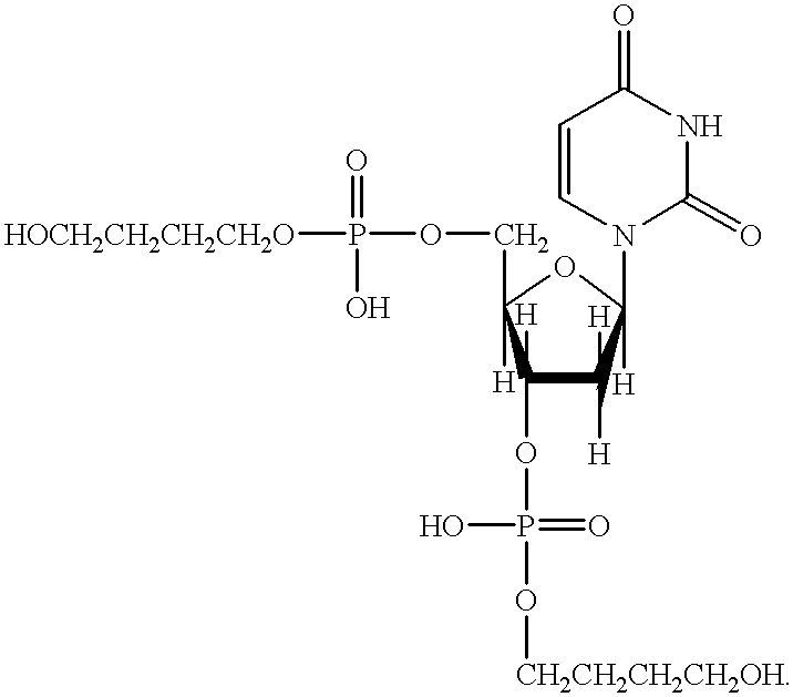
[HOCH2CH2CH2CH2O]P(OCC1([H])C(OP(O[CH2CH2CH2CH2OH])(=O)O)([H])C([H])([H])C(N2C(=O)NC(=O)C=C2)([H])O1)(=O)O
